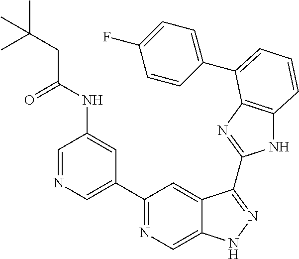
C1=NC=C(C2=NC=C3C(=C2)C(C2=NC4=C(N2)C=CC=C4C2=CC=C(F)C=C2)=NN3)C=C1NC(CC(C)(C)C)=O
